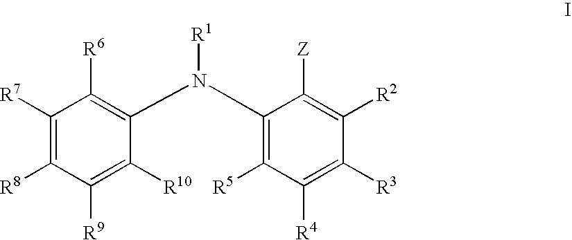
C1([R7])=C([R8])C([R9])=C([R10])C(N(C2=C([R5])C([R4])=C([R3])C([R2])=C2[Z])[R1])=C1[R6]
